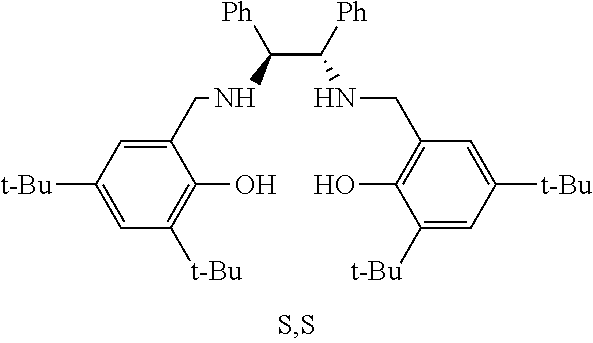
C(C([Ph])NCC1=C(O)C([t-Bu])=CC([t-Bu])=C1)([Ph])NCC1=CC([t-Bu])=CC([t-Bu])=C1O
